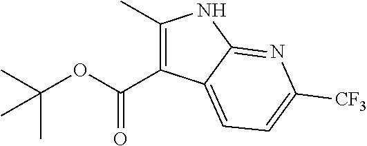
C(OC(C)(C)C)(=O)C1=C(C)NC2=NC([CF3])=CC=C12
